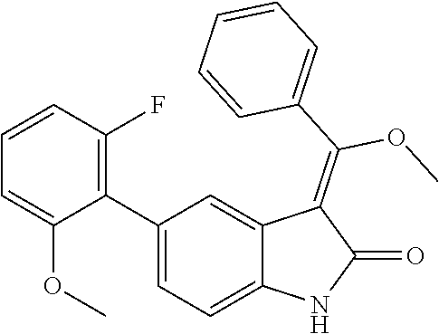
C1(C2=C(F)C=CC=C2OC)=CC=C2C(=C1)C(=C(C1=CC=CC=C1)OC)C(=O)N2
